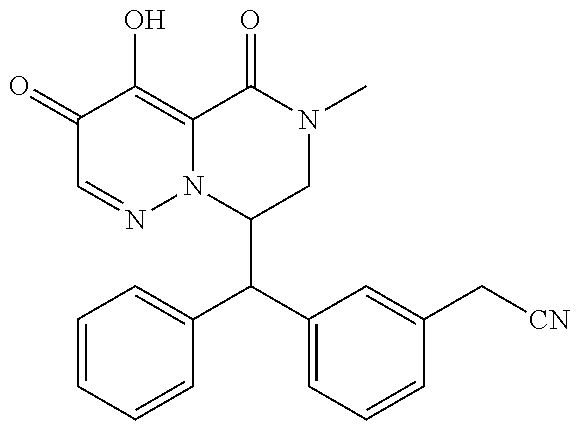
C1(C(C2=CC=CC(C[CN])=C2)C2=CC=CC=C2)CN(C)C(=O)C2=C(O)C(=O)C=NN12
